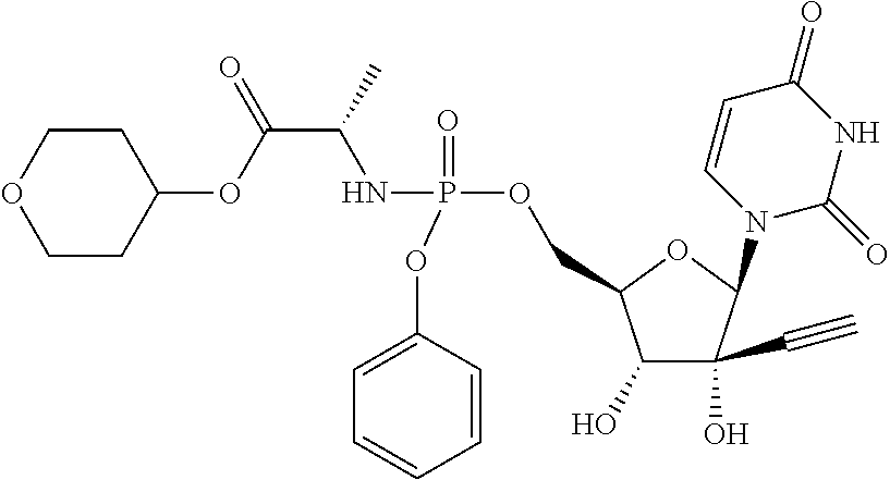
C1(OP(NC(C(=O)OC2CCOCC2)C)(=O)OCC2C(O)C(O)(C#C)C(N3C=CC(=O)NC3=O)O2)=CC=CC=C1
